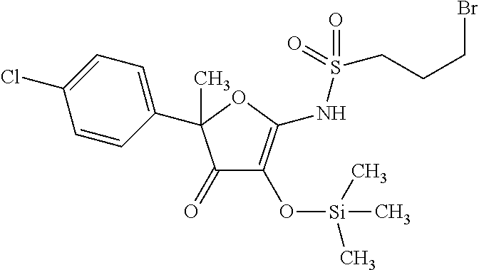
C1(C2(C)C(=O)C(O[Si](C)(C)C)=C(NS(CCCBr)(=O)=O)O2)=CC=C(Cl)C=C1
